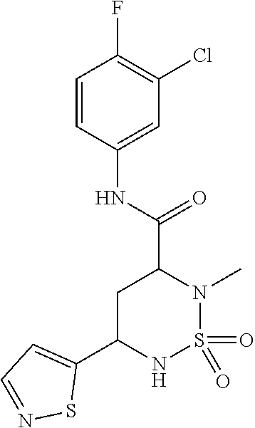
O=S1(=O)N(C)C(C(=O)NC2=CC(Cl)=C(F)C=C2)CC(C2=CC=NS2)N1
